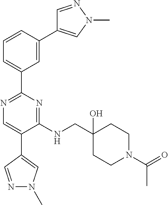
C1=NN(C)C=C1C1=CC(C2=NC=C(C3=CN(C)N=C3)C(NCC3(O)CCN(C(=O)C)CC3)=N2)=CC=C1
